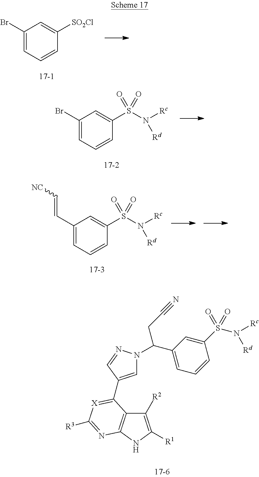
C1(Br)=CC=CC([SO2Cl])=C1.C1(Br)=CC=CC(S(N([Rc])[Rd])(=O)=O)=C1.C1(C=C[NC])=CC=CC(S(N([Rc])[Rd])(=O)=O)=C1.C1([R2])=C([R1])NC2=C1C(C1=CN(C(C3=CC=CC(S(N([Rd])[Rc])(=O)=O)=C3)CC#N)N=C1)=[X]C([R3])=N2
